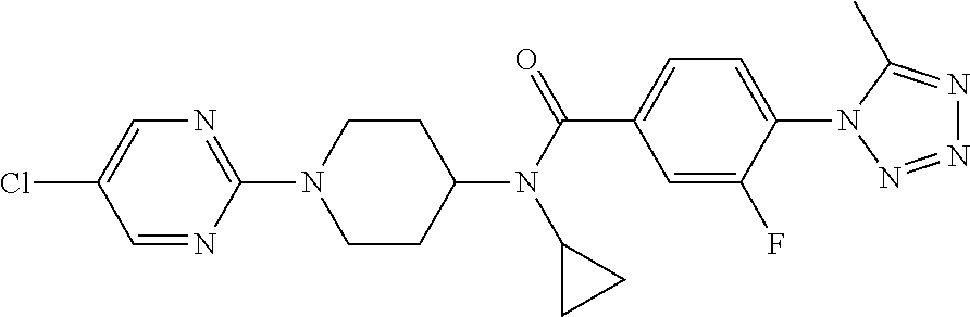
N1=C(N2CCC(N(C(=O)C3=CC=C(N4C(C)=NN=N4)C(F)=C3)C3CC3)CC2)N=CC(Cl)=C1
